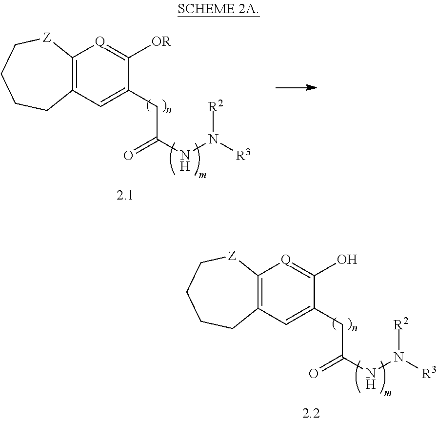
C12=C(C=C(CC(NN([R3])[R2])=O)C([OR])=[Q]1)CCCC[Z]2.C12=C(C=C(CC(NN([R3])[R2])=O)C(O)=[Q]1)CCCC[Z]2
